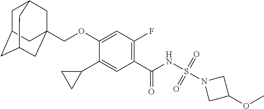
C1(C2CC2)=CC(C(NS(N2CC(OC)C2)(=O)=O)=O)=C(F)C=C1OCC12CC3CC(CC(C1)C3)C2
